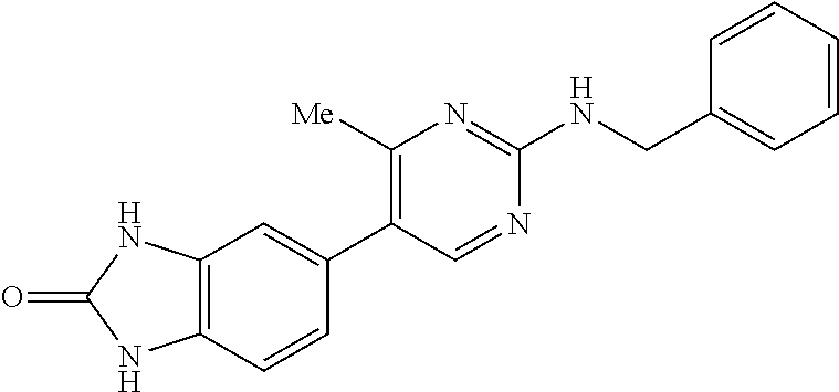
C12=C(C=CC(C3=C([Me])N=C(NCC4=CC=CC=C4)N=C3)=C1)NC(=O)N2
